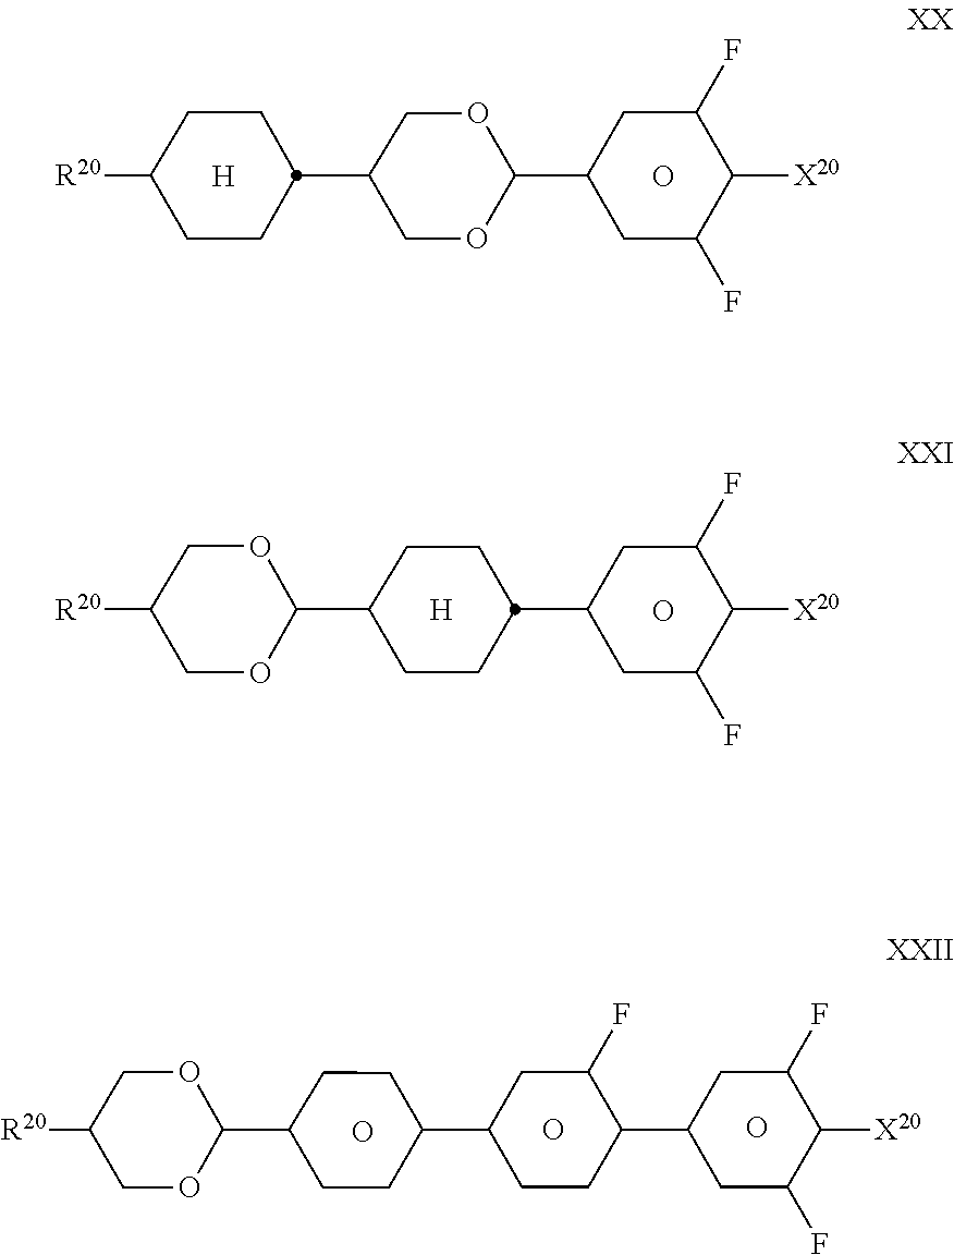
[H].C1(C2CC(F)C([X20])C(F)C2)OCC(C2CCC([R20])CC2)CO1.O.O.C1CC(C2OCC([R20])CO2)CCC1C1CCC(C2CC(F)C([X20])C(F)C2)C(F)C1.O.O.C1CC(C2OCC([R20])CO2)CCC1C1CC(F)C([X20])C(F)C1.O.[H]
